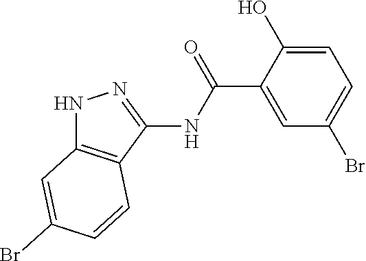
C1=C(O)C(C(NC2=NNC3=C2C=CC(Br)=C3)=O)=CC(Br)=C1
